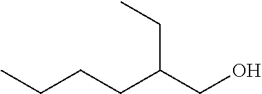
C(C(CO)CC)CCC
